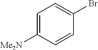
C1=C([Me2N])C=CC(Br)=C1
